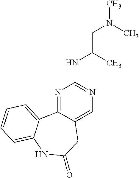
N1=C2C(=CN=C1NC(CN(C)C)C)CC(=O)NC1=CC=CC=C21
